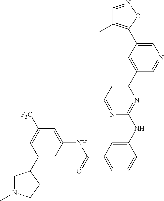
C1N(C)CCC1C1=CC(NC(C2=CC=C(C)C(NC3=NC(C4=CC(C5=C(C)C=NO5)=CN=C4)=CC=N3)=C2)=O)=CC([F3C])=C1
